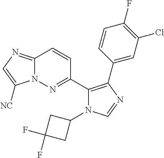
C12=NC=C([NC])N1N=C(C1=C(C3=CC(Cl)=C(F)C=C3)N=CN1C1CC(F)(F)C1)C=C2
